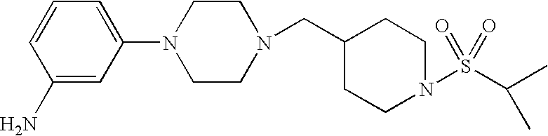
C1=C(N2CCN(CC3CCN(S(C(C)C)(=O)=O)CC3)CC2)C=C(N)C=C1
